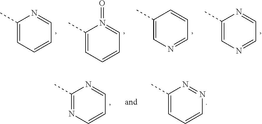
C1(C)=CC=CC=N1.C1(C)=CC=CC=N1=O.C1(C)=CN=CC=C1.C1(C)=CN=CC=N1.C1(C)=NC=CC=N1.C1(C)=CC=CN=N1
